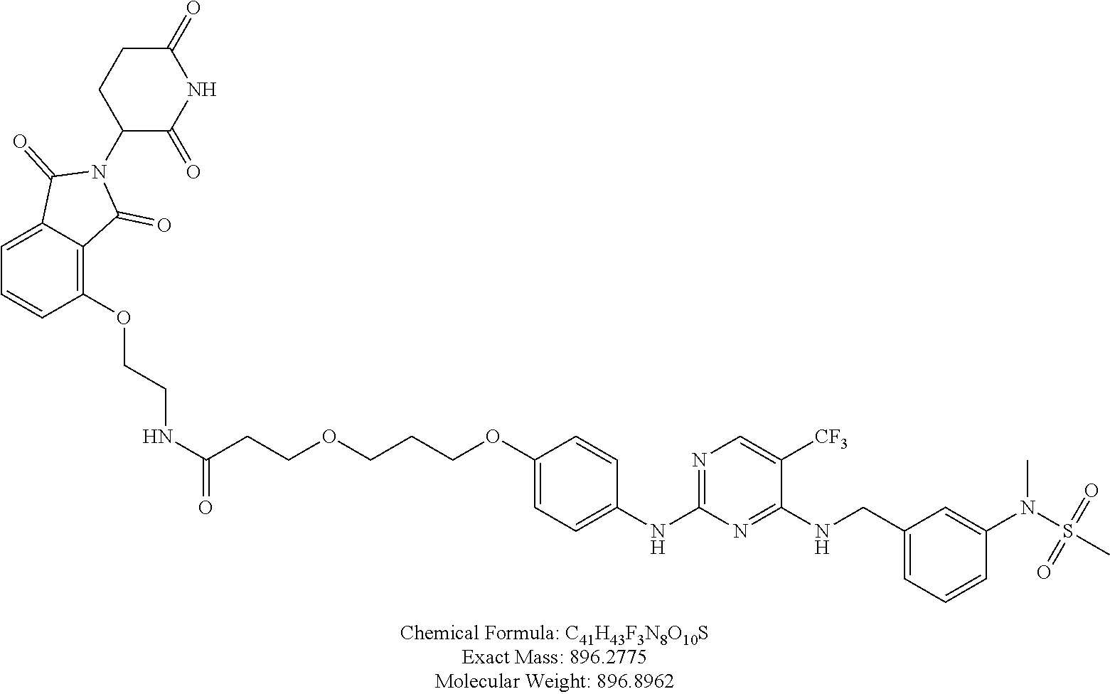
C1(NC2=NC=C([CF3])C(NCC3=CC=CC(N(S(C)(=O)=O)C)=C3)=N2)=CC=C(OCCCOCCC(NCCOC2=C3C(=CC=C2)C(=O)N(C2C(=O)NC(=O)CC2)C3=O)=O)C=C1
